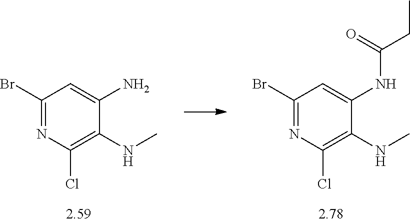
C1(Br)=NC(Cl)=C(NC)C(NC(CC)=O)=C1.C1(Br)=NC(Cl)=C(NC)C(N)=C1
